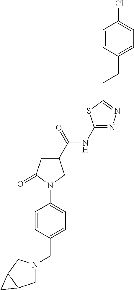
C(C1=CC=C(N2C(=O)CC(C(NC3=NN=C(CCC4=CC=C(Cl)C=C4)S3)=O)C2)C=C1)N1CC2C(C1)C2
